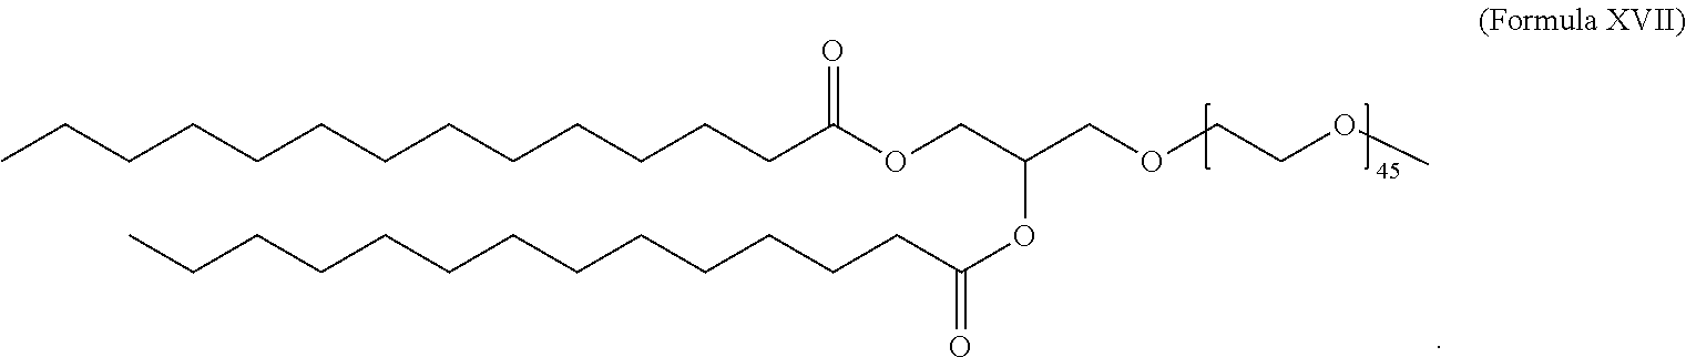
CCCCCCCCCCCCCC(OCC(COCCOC)OC(=O)CCCCCCCCCCCCC)=O
